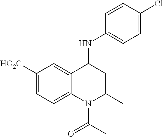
C1([HO2C])=CC=C2C(=C1)C(NC1=CC=C(Cl)C=C1)CC(C)N2C(C)=O
